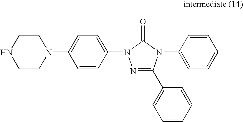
C1CN(C2=CC=C(N3N=C(C4=CC=CC=C4)N(C4=CC=CC=C4)C3=O)C=C2)CCN1
